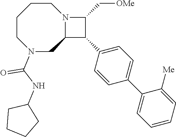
C1CCCN(C(NC2CCCC2)=O)CC2N1C(C[OMe])C2C1=CC=C(C2=CC=CC=C2[Me])C=C1
